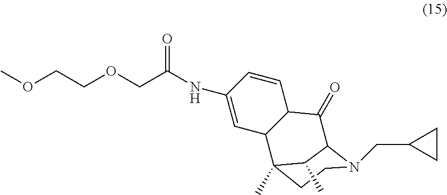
C1=CC(NC(COCCOC)=O)=CC2C3(C)CCN(CC4CC4)C(C(=O)C12)C3C
